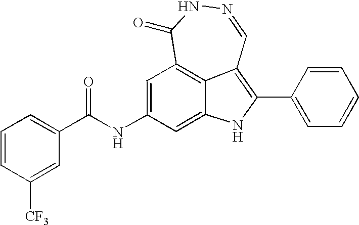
N1=CC2=C(C3=CC=CC=C3)NC3=CC(NC(=O)C4=CC=CC([CF3])=C4)=CC(=C23)C(=O)N1
